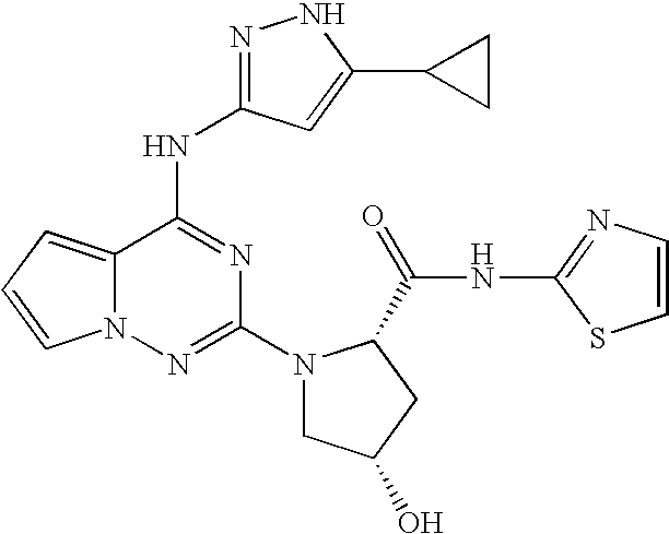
N1=C(NC2=NC(N3CC(O)CC3C(=O)NC3=NC=CS3)=NN3C2=CC=C3)C=C(C2CC2)N1
